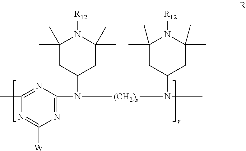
CC1=NC(N(C2CC(C)(C)N([R12])C(C)(C)C2)[(CH2)s]N(C2CC(C)(C)N([R12])C(C)(C)C2)C)=NC([W])=N1
